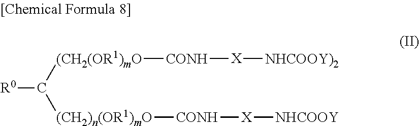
[R0]C([(CH2(OR1)mO][CONH][X][NHCOOY)2])[(CH2)n(OR1)mO][CONH][X][NHCOOY]
